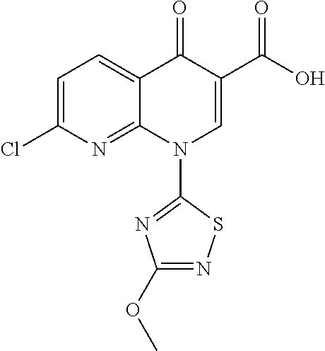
C1=C(Cl)N=C2C(=C1)C(=O)C(C(O)=O)=CN2C1=NC(OC)=NS1
